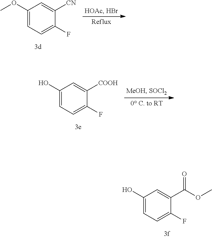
C1(O)=CC=C(F)C(C(=O)OC)=C1.C1(OC)=CC=C(F)C([CN])=C1.C1(O)=CC=C(F)C([COOH])=C1
